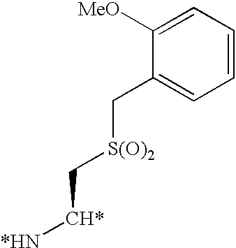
C1([MeO])=CC=CC=C1C[S(O)2]C[CH*][*HN]
